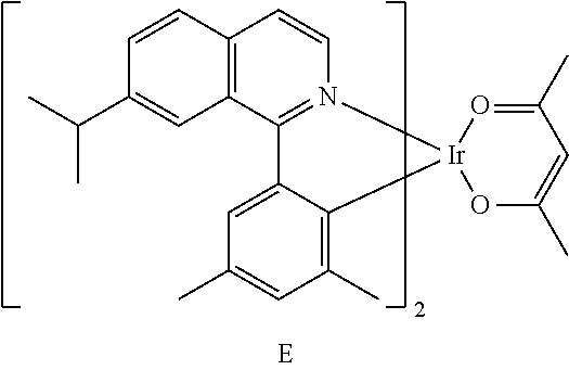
C12=C(C3=N(C=C1)[Ir]1(C4=C(C)C=C(C)C=C34)O=C(C)C=C(C)O1)C=C(C(C)C)C=C2
